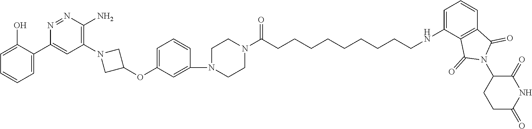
C1=C(O)C(C2=CC(N3CC(OC4=CC=CC(N5CCN(C(CCCCCCCCCNC6=CC=CC7=C6C(=O)N(C6CCC(=O)NC6=O)C7=O)=O)CC5)=C4)C3)=C(N)N=N2)=CC=C1
